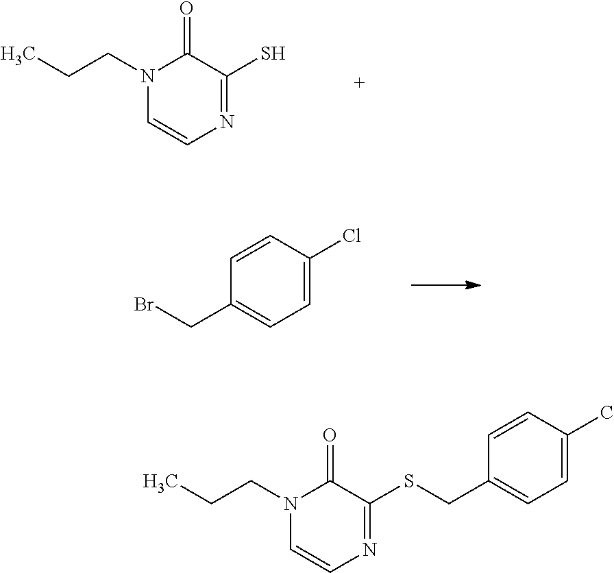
N1(CCC)C=CN=C(S)C1=O.C1=C(Cl)C=CC(CBr)=C1.N1(CCC)C=CN=C(SCC2=CC=C(C)C=C2)C1=O
